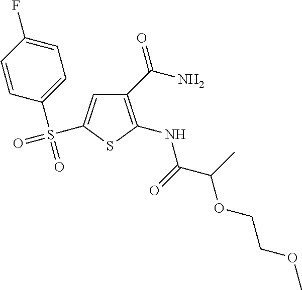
C1(C(N)=O)=C(NC(C(OCCOC)C)=O)SC(S(=O)(C2=CC=C(F)C=C2)=O)=C1
